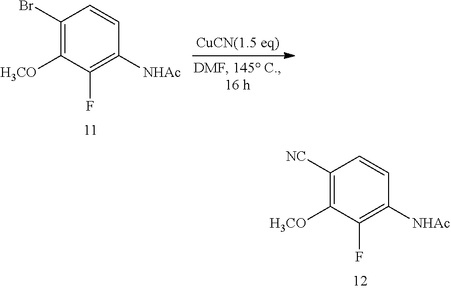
C1(Br)=C([H3CO])C(F)=C([NHAc])C=C1.C1([NC])=C([H3CO])C(F)=C([NHAc])C=C1
